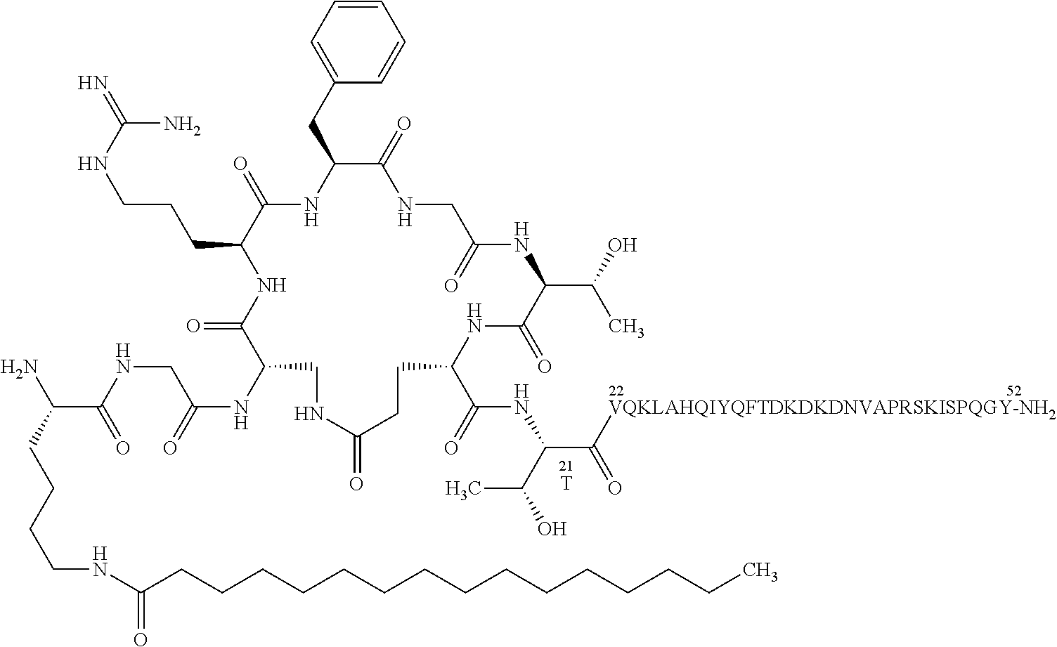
[T].C(C1C(=O)NC(CC2=CC=CC=C2)C(=O)NCC(=O)NC(C(O)C)C(=O)NC(C(=O)NC(C([VQKLAHQIYQFTDKDKDNVAPRSKISPQGY-NH2])=O)C(O)C)CCC(=O)NCC(NC(=O)CNC(C(CCCCNC(CCCCCCCCCCCCCCC)=O)N)=O)C(=O)N1)CCNC(=N)N
